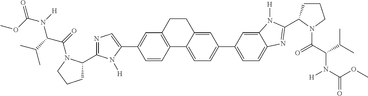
C1(C2=CN=C(C3CCCN3C(=O)C(C(C)C)N(C(=O)OC)[H])N2[H])=CC2=C(C=C1)C1=CC=C(C3=CC=C4C(=C3)N([H])C(C3CCCN3C(C(C(C)C)N(C(=O)OC)[H])=O)=N4)C=C1CC2
